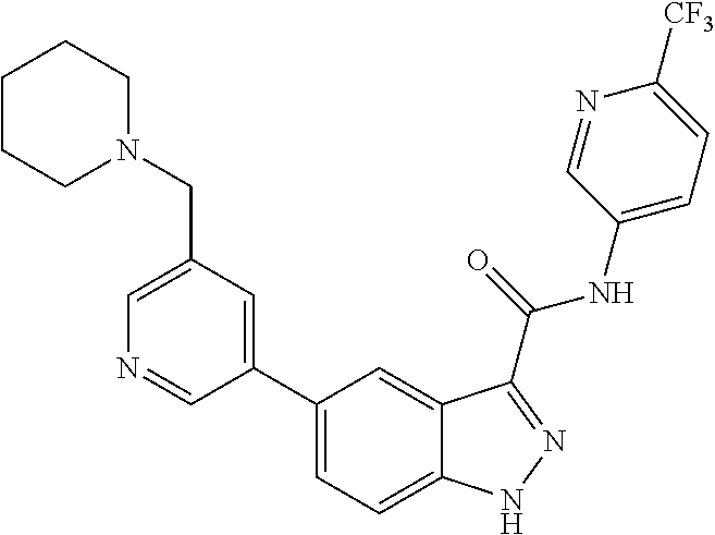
C1(CN2CCCCC2)=CN=CC(C2=CC=C3C(=C2)C(C(NC2=CC=C([CF3])N=C2)=O)=NN3)=C1
